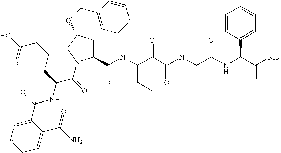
C1(C(NC(C(C(NCC(NC(C(N)=O)C2=CC=CC=C2)=O)=O)=O)CCC)=O)CC(OCC2=CC=CC=C2)CN1C(C(NC(C1=CC=CC=C1C(N)=O)=O)CCCC(=O)O)=O
